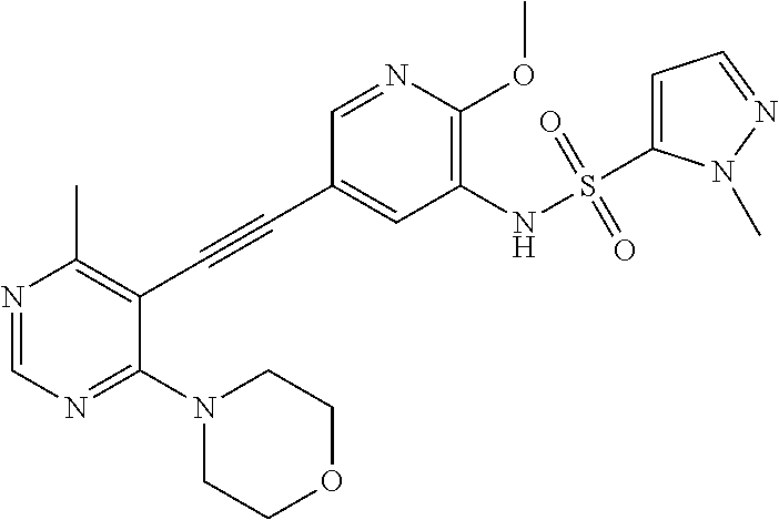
N1=CN=C(N2CCOCC2)C(C#CC2=CC(NS(C3=CC=NN3C)(=O)=O)=C(OC)N=C2)=C1C
